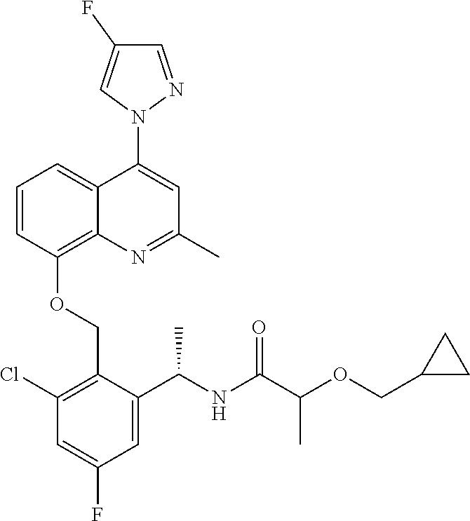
C1=CC(OCC2=C(Cl)C=C(F)C=C2C(NC(C(OCC2CC2)C)=O)C)=C2C(=C1)C(N1N=CC(F)=C1)=CC(C)=N2
